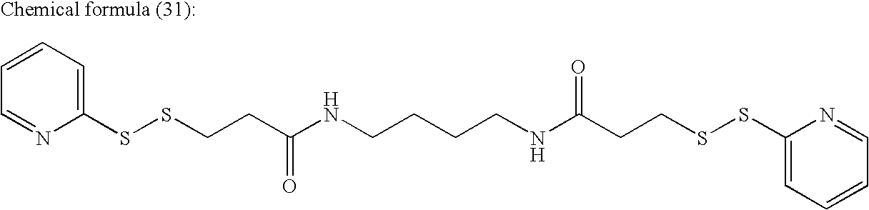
C1=CC=C(SSCCC(NCCCCNC(CCSSC2=CC=CC=N2)=O)=O)N=C1
